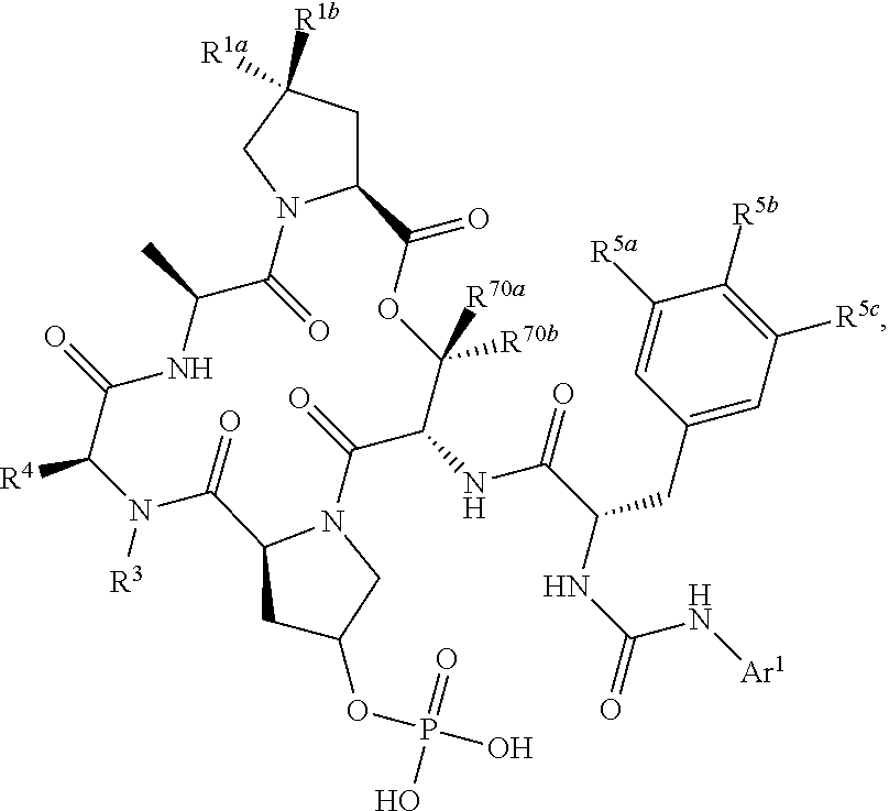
C12CC([R1b])([R1a])CN1C(=O)C(C)NC(=O)C([R4])N([R3])C(=O)C1N(C(=O)C(NC(=O)C(CC3=CC([R5c])=C([R5b])C([R5a])=C3)NC(=O)N[Ar1])C([R70a])([R70b])OC2=O)CC(OP(O)(=O)O)C1
